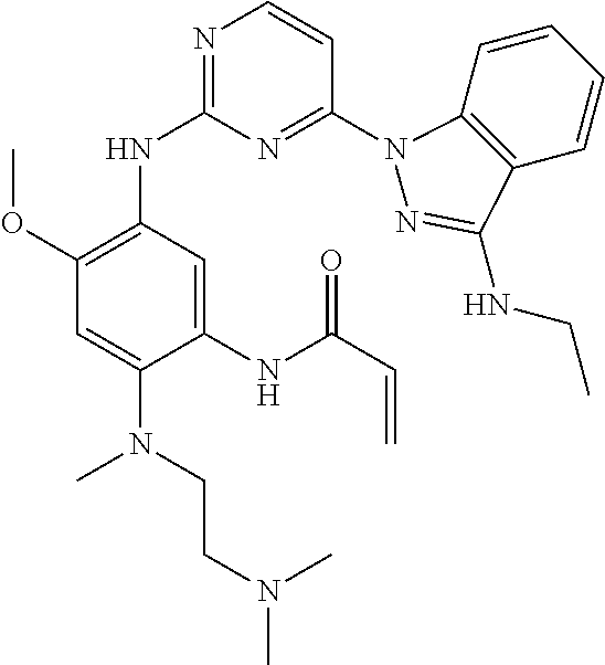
C1(NC(C=C)=O)=CC(NC2=NC=CC(N3C4=C(C=CC=C4)C(NCC)=N3)=N2)=C(OC)C=C1N(C)CCN(C)C
